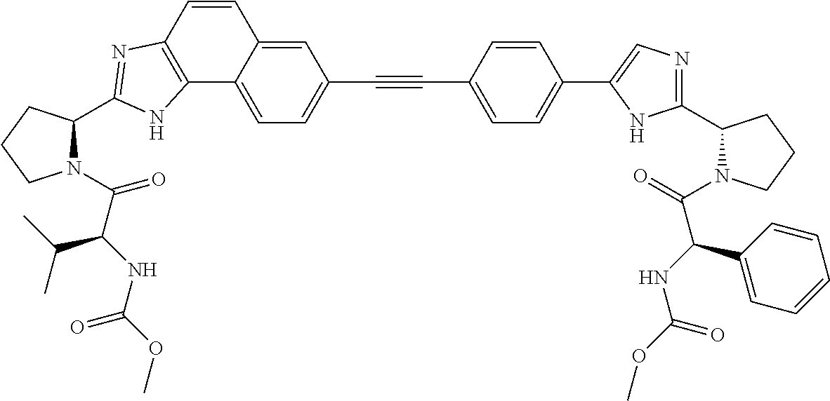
C1(C2=CC=C(C#CC3=CC=C4C(=C3)C=CC3=C4NC(C4N(C(C(NC(OC)=O)C(C)C)=O)CCC4)=N3)C=C2)=CN=C(C2N(C(=O)C(NC(OC)=O)C3=CC=CC=C3)CCC2)N1
